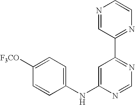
C1(NC2=CC(C3=NC=CN=C3)=NC=N2)=CC=C([F3CO])C=C1
